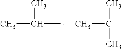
CC(C)C.CC(C)C
